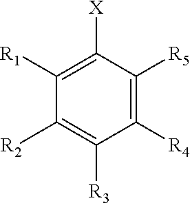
C1([X])=C([R1])C([R2])=C([R3])C([R4])=C1[R5]
